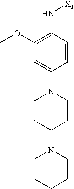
C1=C(N2CCC(N3CCCCC3)CC2)C=CC(N[X1])=C1OC
